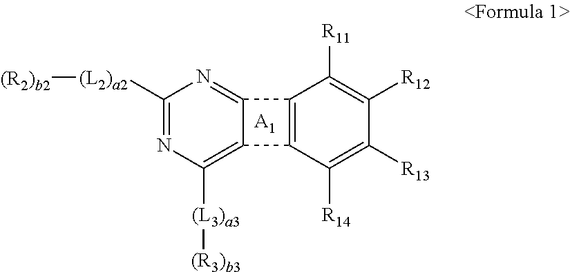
C1([(L2)a2][(R2)b2])=NC([(L3)a3][(R3)b3])=C2C(=N1)C1=C2C([R14])=C([R13])C([R12])=C1[R11].[A1]
